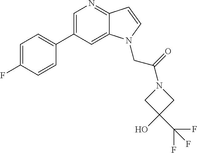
C1=C(C2=CC=C(F)C=C2)C=C2C(=N1)C=CN2CC(=O)N1CC(O)(C(F)(F)F)C1
